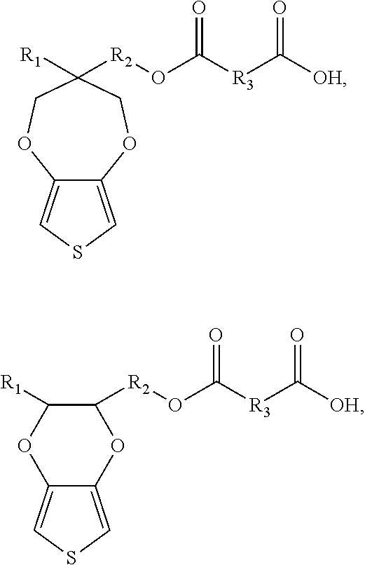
C12=CSC=C1OCC([R1])([R2]OC([R3]C([OH])=O)=O)CO2.C12=CSC=C1OC([R2]OC([R3]C([OH])=O)=O)C([R1])O2
